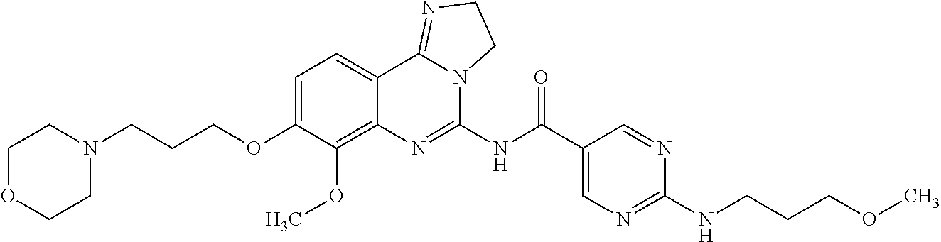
C1OCCN(CCCOC2=CC=C3C(=C2OC)N=C(NC(C2=CN=C(NCCCOC)N=C2)=O)N2C3=NCC2)C1
